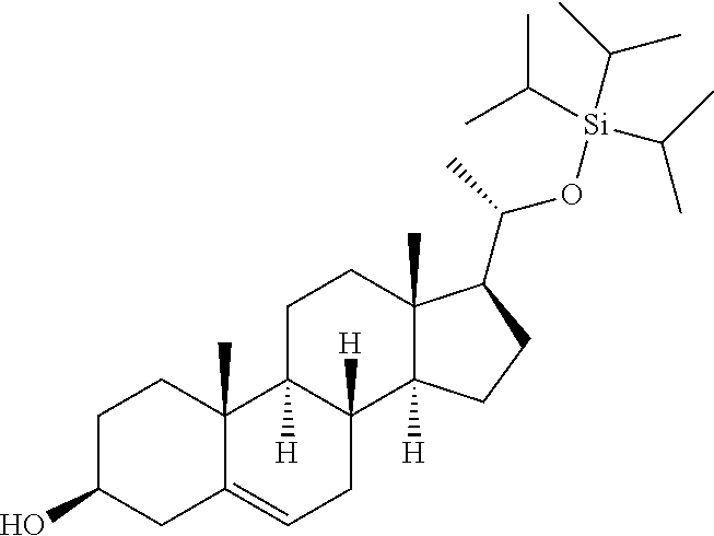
C1C(O)CC2=CCC3([H])C([H])(C2(C)C1)CCC1(C)C3([H])CCC1C(O[Si](C(C)C)(C(C)C)C(C)C)C
